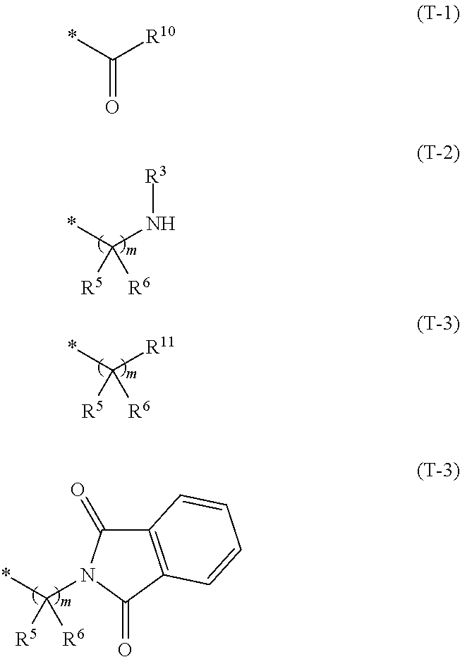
[R5]C(N[R3])(*)[R6].[R5]C([R11])(*)[R6].[R5]C(*)([R6])N1C(=O)C2=C(C1=O)C=CC=C2.O=C([R10])*
